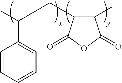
C1=CC=CC=C1C(C)CC1C(C)C(=O)OC1=O
